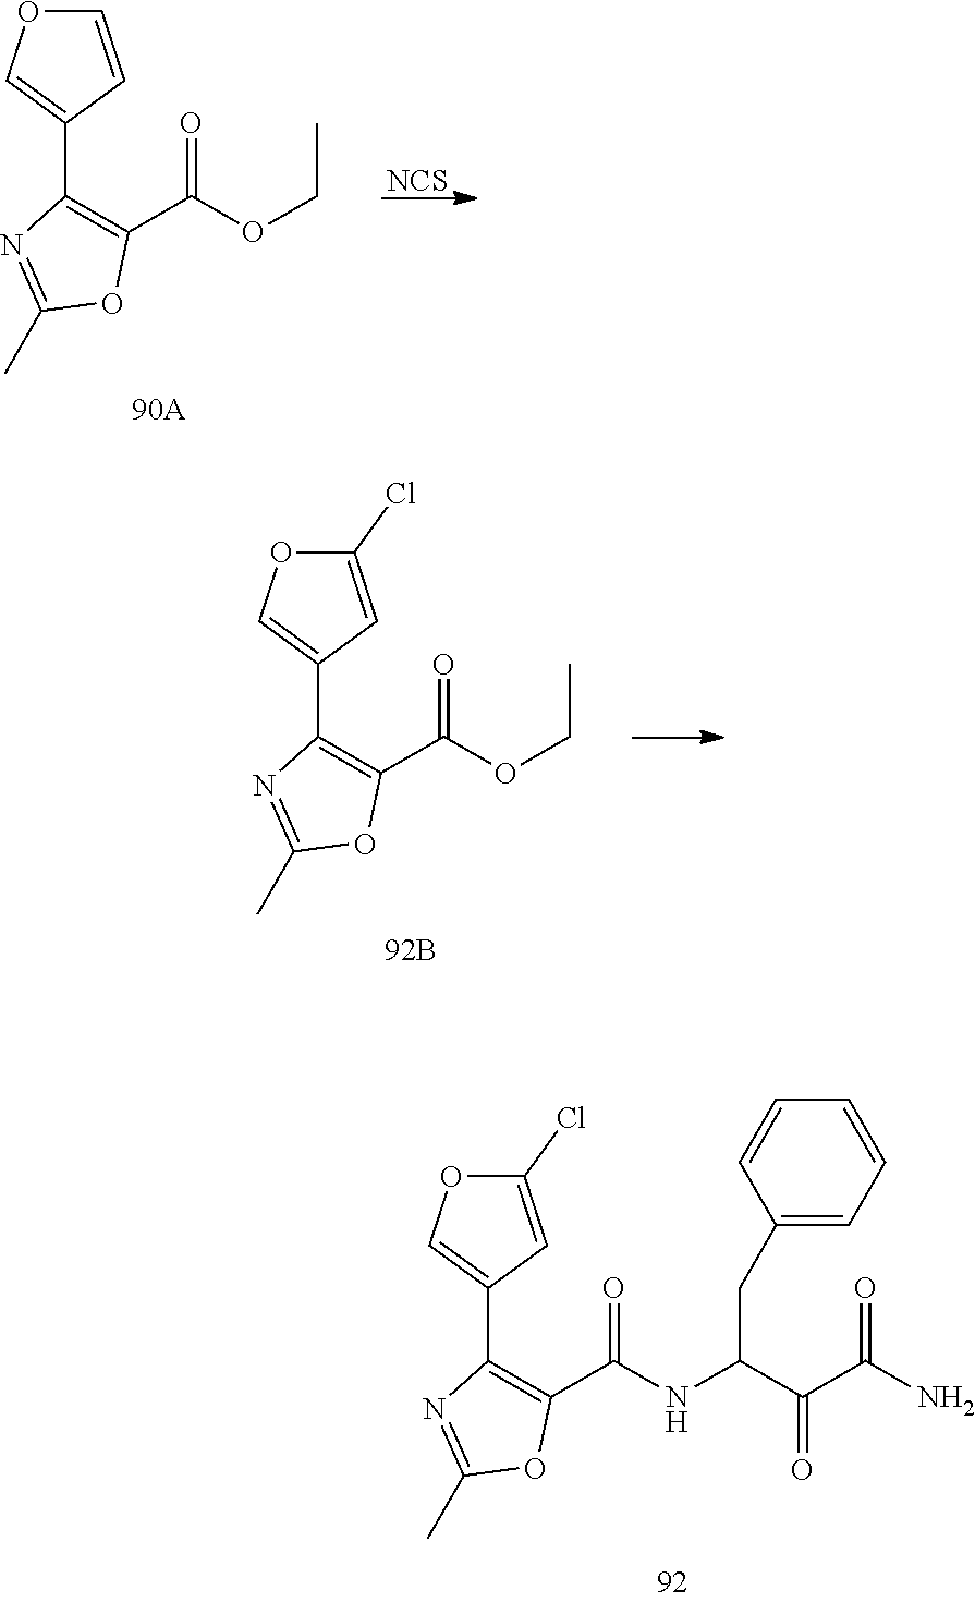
[NCS].C1(C(OCC)=O)=C(C2=COC=C2)N=C(C)O1.C1(C(OCC)=O)=C(C2=COC(Cl)=C2)N=C(C)O1.C1(C2=COC(Cl)=C2)=C(C(NC(C(C(N)=O)=O)CC2=CC=CC=C2)=O)OC(C)=N1
